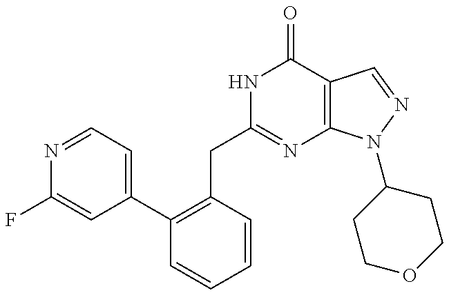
N1=CC=C(C2=C(CC3=NC4=C(C(=O)N3)C=NN4C3CCOCC3)C=CC=C2)C=C1F
